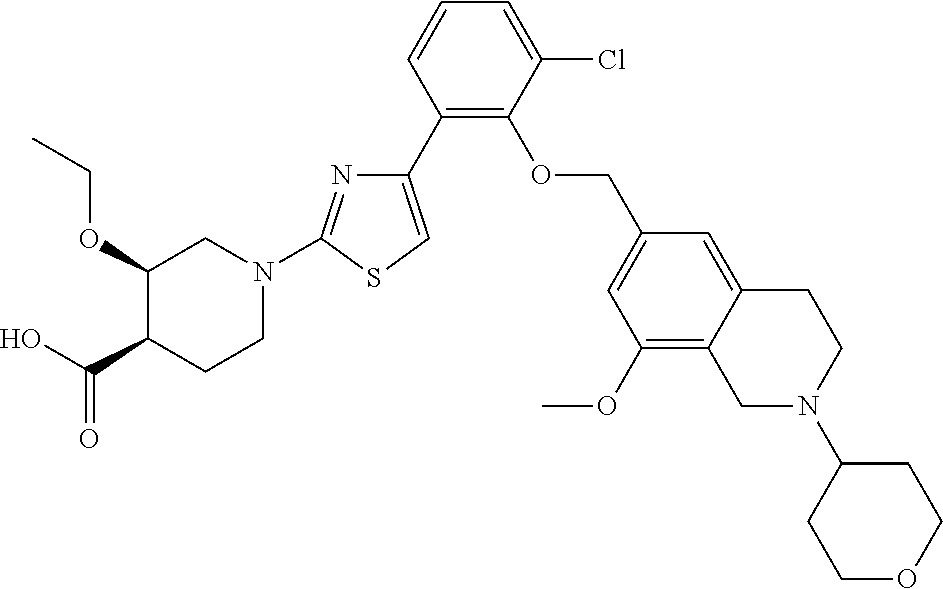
C1(C2=CSC(N3CC(OCC)C(C(O)=O)CC3)=N2)=C(OCC2=CC(OC)=C3C(=C2)CCN(C2CCOCC2)C3)C(Cl)=CC=C1
